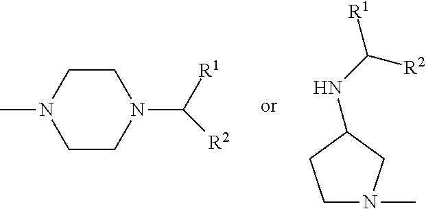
C1CN(C([R1])[R2])CCN1C.[R1]C(NC1CN(C)CC1)[R2]
